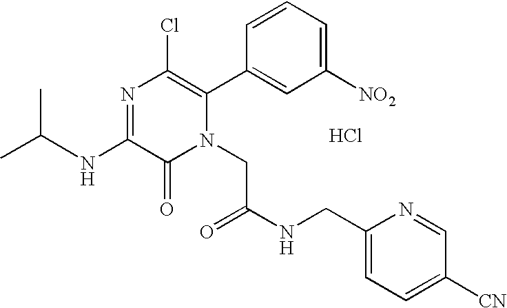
N(C1=NC(Cl)=C(C2=CC([NO2])=CC=C2)N(CC(NCC2=CC=C([CN])C=N2)=O)C1=O)C(C)C.Cl
